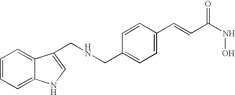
C1=CC=C2C(=C1)C(CNCC1=CC=C(C=CC(NO)=O)C=C1)=CN2
